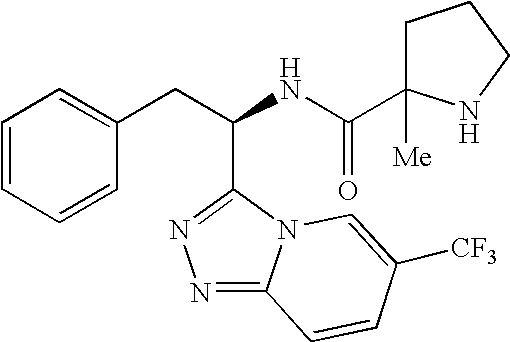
N1=C2N(C(C(CC3=CC=CC=C3)NC(=O)C3([Me])CCCN3)=N1)C=C([CF3])C=C2
